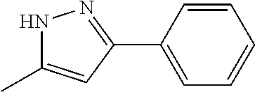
N1C(C)=CC(C2=CC=CC=C2)=N1
